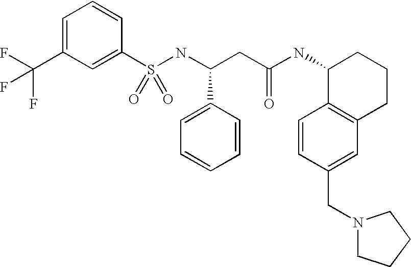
S(NC(CC(NC1C2=C(CCC1)C=C(CN1CCCC1)C=C2)=O)C1=CC=CC=C1)(=O)(=O)C1=CC(C(F)(F)F)=CC=C1
